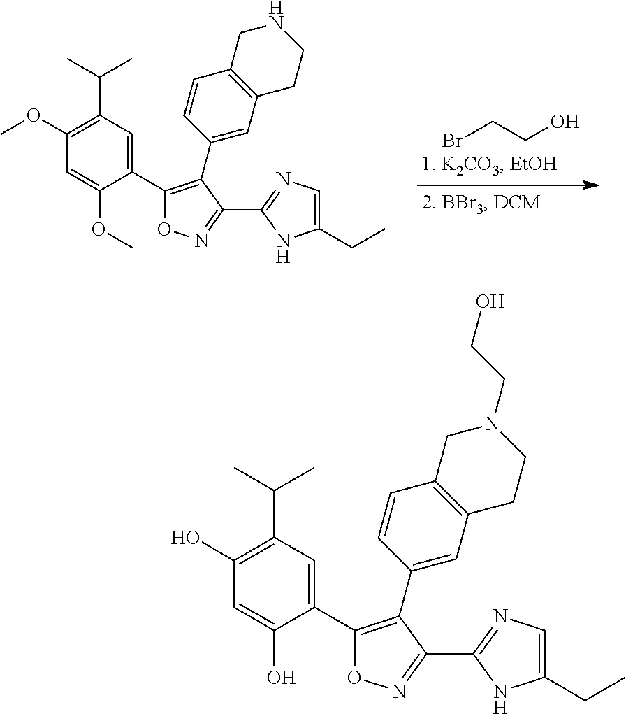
BrCCO.C1(C2=C(C3=CC4=C(C=C3)CNCC4)C(C3=NC=C(CC)N3)=NO2)=CC(C(C)C)=C(OC)C=C1OC.C1(C2=C(C3=CC4=C(C=C3)CN(CCO)CC4)C(C3=NC=C(CC)N3)=NO2)=CC(C(C)C)=C(O)C=C1O
